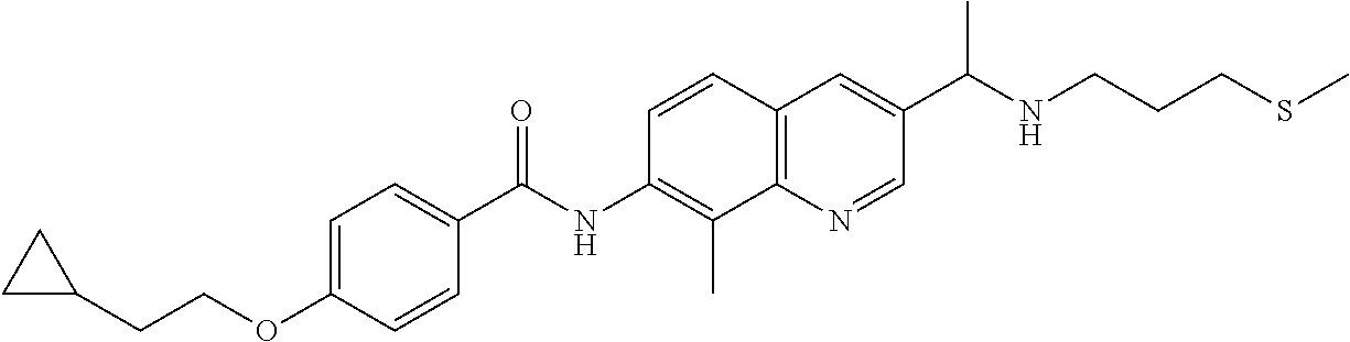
C12=C(N=CC(C(NCCCSC)C)=C1)C(C)=C(NC(C1=CC=C(OCCC3CC3)C=C1)=O)C=C2
